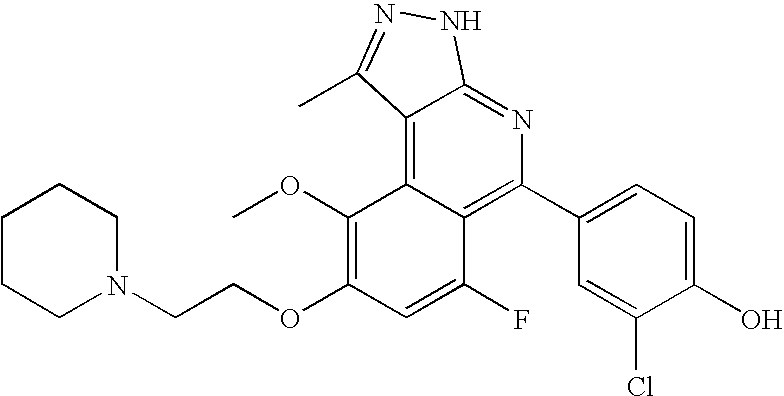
C1(C2=C3C(=C4C(=N2)NN=C4C)C(OC)=C(OCCN2CCCCC2)C=C3F)=CC=C(O)C(Cl)=C1
